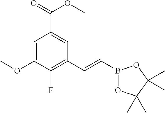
C1=C(OC)C(F)=C(C=CB2OC(C)(C)C(C)(C)O2)C=C1C(=O)OC
